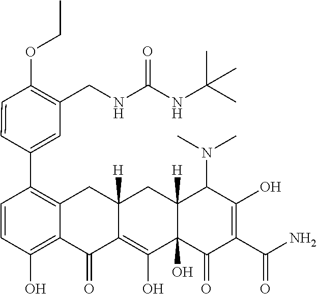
C1=CC(O)=C2C(=C1C1=CC(CNC(NC(C)(C)C)=O)=C(OCC)C=C1)CC1([H])C(=C(O)C3(O)C([H])(C1)C(N(C)C)C(O)=C(C(N)=O)C3=O)C2=O
